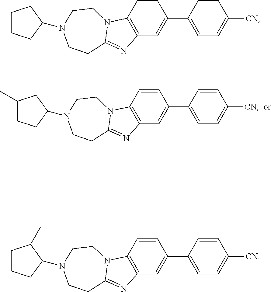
C1=CC(C2=CC3=C(C=C2)N2C(=N3)CCN(C3CCC(C)C3)CC2)=CC=C1[CN].C1=CC(C2=CC3=C(C=C2)N2C(=N3)CCN(C3CCCC3)CC2)=CC=C1[CN].C1=CC(C2=CC3=C(C=C2)N2C(=N3)CCN(C3CCCC3C)CC2)=CC=C1[CN]
